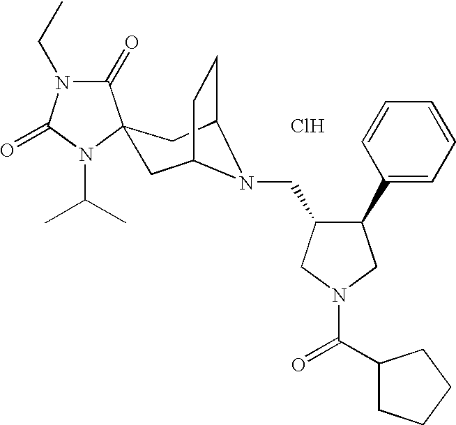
C1(=O)N(CC)C(=O)N(C(C)C)C12CC1CCC(C2)N1CC1C(C2=CC=CC=C2)CN(C(C2CCCC2)=O)C1.Cl
